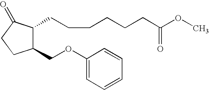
C1(OCC2C(CCCCCCC(OC)=O)C(=O)CC2)=CC=CC=C1
